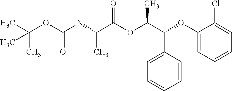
C(OC(NC(C(OC(C(C1=CC=CC=C1)OC1=CC=CC=C1Cl)C)=O)C)=O)(C)(C)C
